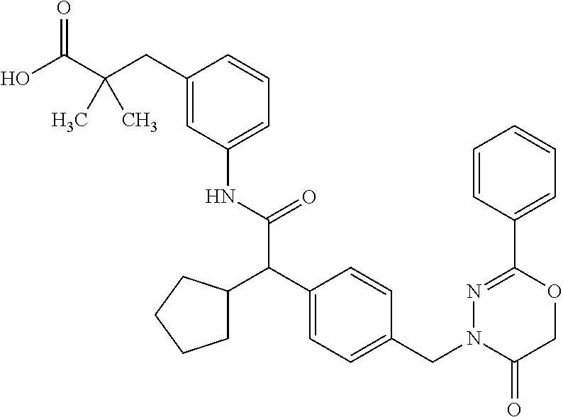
C1(NC(C(C2=CC=C(CN3C(=O)COC(C4=CC=CC=C4)=N3)C=C2)C2CCCC2)=O)=CC=CC(CC(C(O)=O)(C)C)=C1
